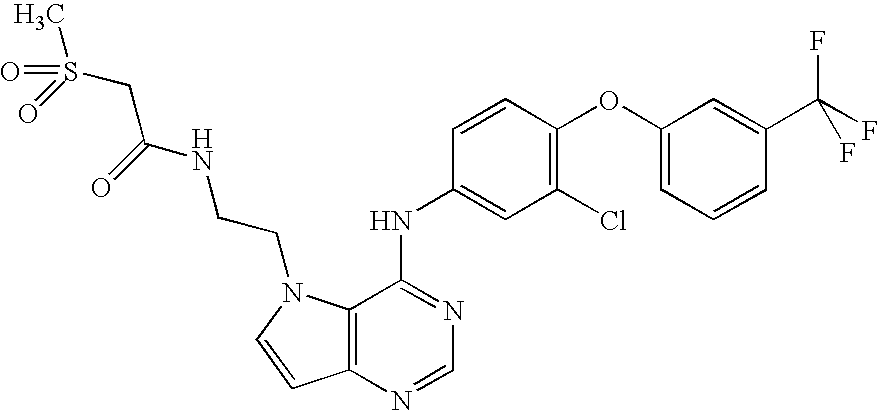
C12=C(N=CN=C1NC1=CC(Cl)=C(OC3=CC=CC(C(F)(F)F)=C3)C=C1)C=CN2CCNC(=O)CS(=O)(C)=O
